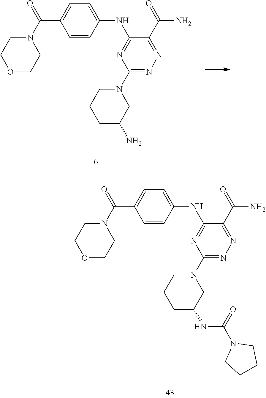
O1CCN(C(=O)C2=CC=C(NC3=NC(N4CCCC(N)C4)=NN=C3C(=O)N)C=C2)CC1.O1CCN(C(=O)C2=CC=C(NC3=NC(N4CCCC(NC(N5CCCC5)=O)C4)=NN=C3C(=O)N)C=C2)CC1
